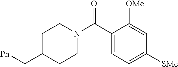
C1C(C[Ph])CCN(C(=O)C2=CC=C([SMe])C=C2[OMe])C1
